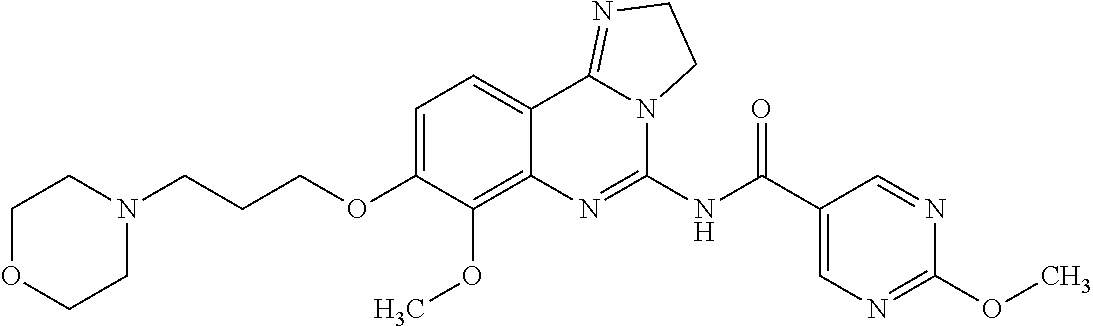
C1OCCN(CCCOC2=CC=C3C(=C2OC)N=C(NC(C2=CN=C(OC)N=C2)=O)N2C3=NCC2)C1
